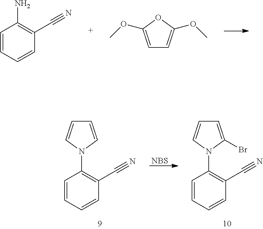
C1=CC=CC(C#N)=C1N.C1=C(OC)OC(OC)=C1.[NBS].C1=CC=CC(C#N)=C1N1C=CC=C1.C1=CC=CC(C#N)=C1N1C(Br)=CC=C1
